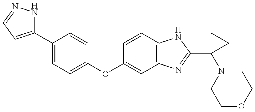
C1(C2=CC=C(OC3=CC4=C(C=C3)NC(C3(N5CCOCC5)CC3)=N4)C=C2)=CC=NN1
